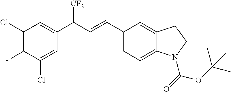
C1(Cl)=C(F)C(Cl)=CC(C(C=CC2=CC=C3C(=C2)CCN3C(OC(C)(C)C)=O)[CF3])=C1
